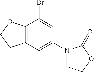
C1(Br)=CC(N2CCOC2=O)=CC2=C1OCC2
